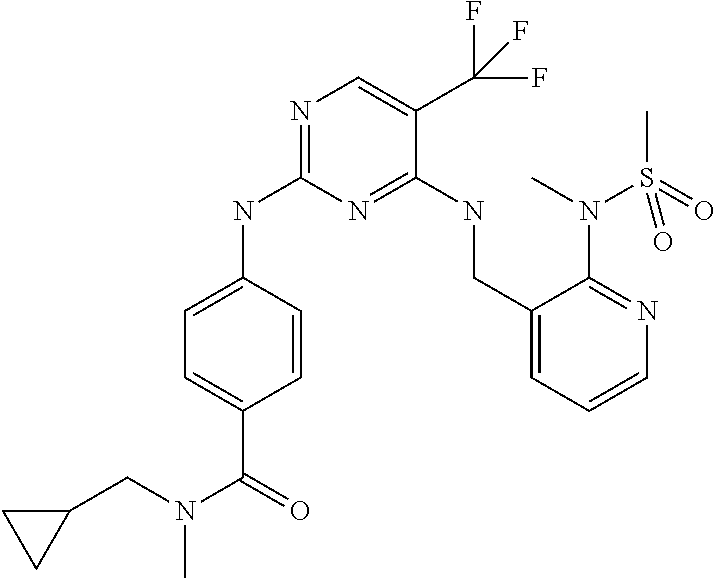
N1=C(NC2=CC=C(C(=O)N(CC3CC3)C)C=C2)N=C(NCC2=CC=CN=C2N(C)S(C)(=O)=O)C(C(F)(F)F)=C1
